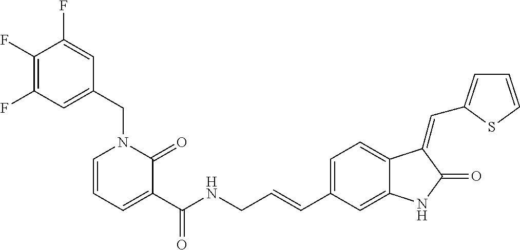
C1(F)=C(F)C=C(CN2C=CC=C(C(NCC=CC3=CC=C4C(=C3)NC(=O)C4=CC3=CC=CS3)=O)C2=O)C=C1F
